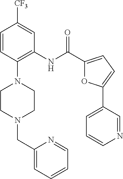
C1=CC(N2CCN(CC3=CC=CC=N3)CC2)=C(NC(C2=CC=C(C3=CC=CN=C3)O2)=O)C=C1[CF3]
